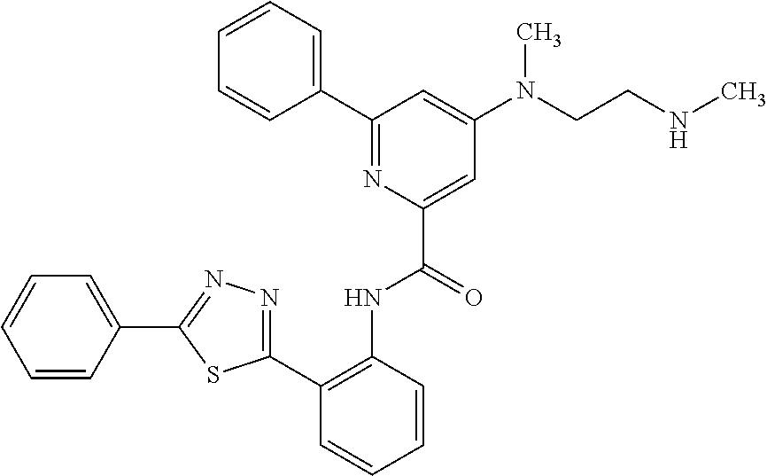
C1(C2=NC(C(=O)NC3=C(C4=NN=C(C5=CC=CC=C5)S4)C=CC=C3)=CC(N(CCNC)C)=C2)=CC=CC=C1
